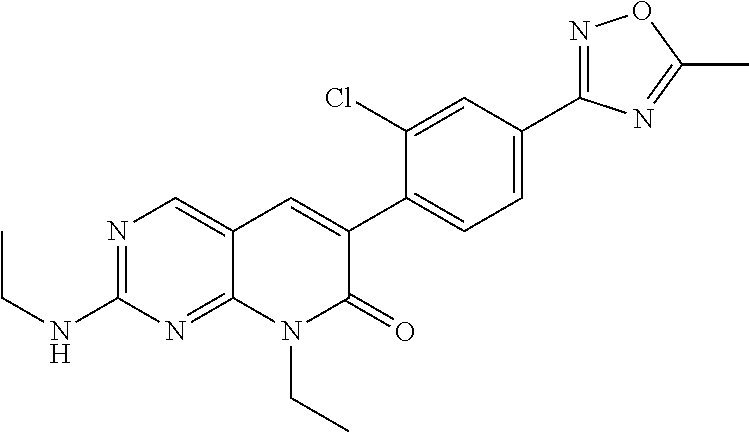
N1=C(C2=CC=C(C3=CC4=CN=C(NCC)N=C4N(CC)C3=O)C(Cl)=C2)N=C(C)O1
